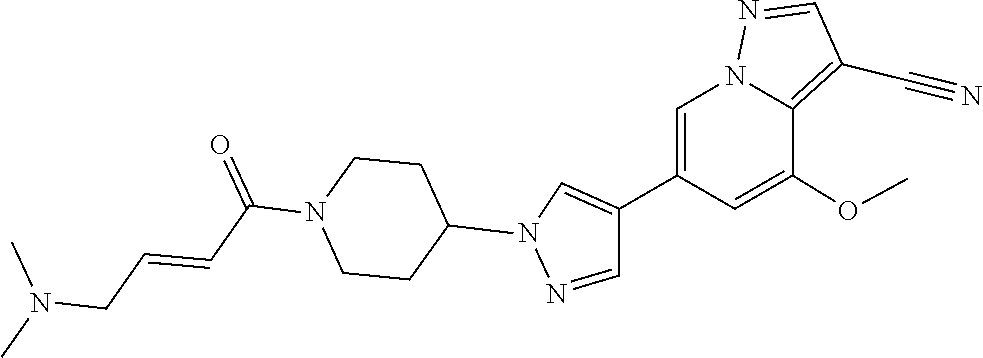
C1CN(C(C=CCN(C)C)=O)CCC1N1C=C(C2=CN3N=CC(C#N)=C3C(OC)=C2)C=N1
